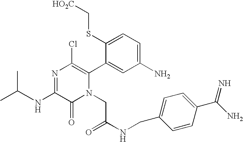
N(C1=NC(Cl)=C(C2=CC(N)=CC=C2SC[HO2C])N(CC(NCC2=CC=C(C(=N)N)C=C2)=O)C1=O)C(C)C
